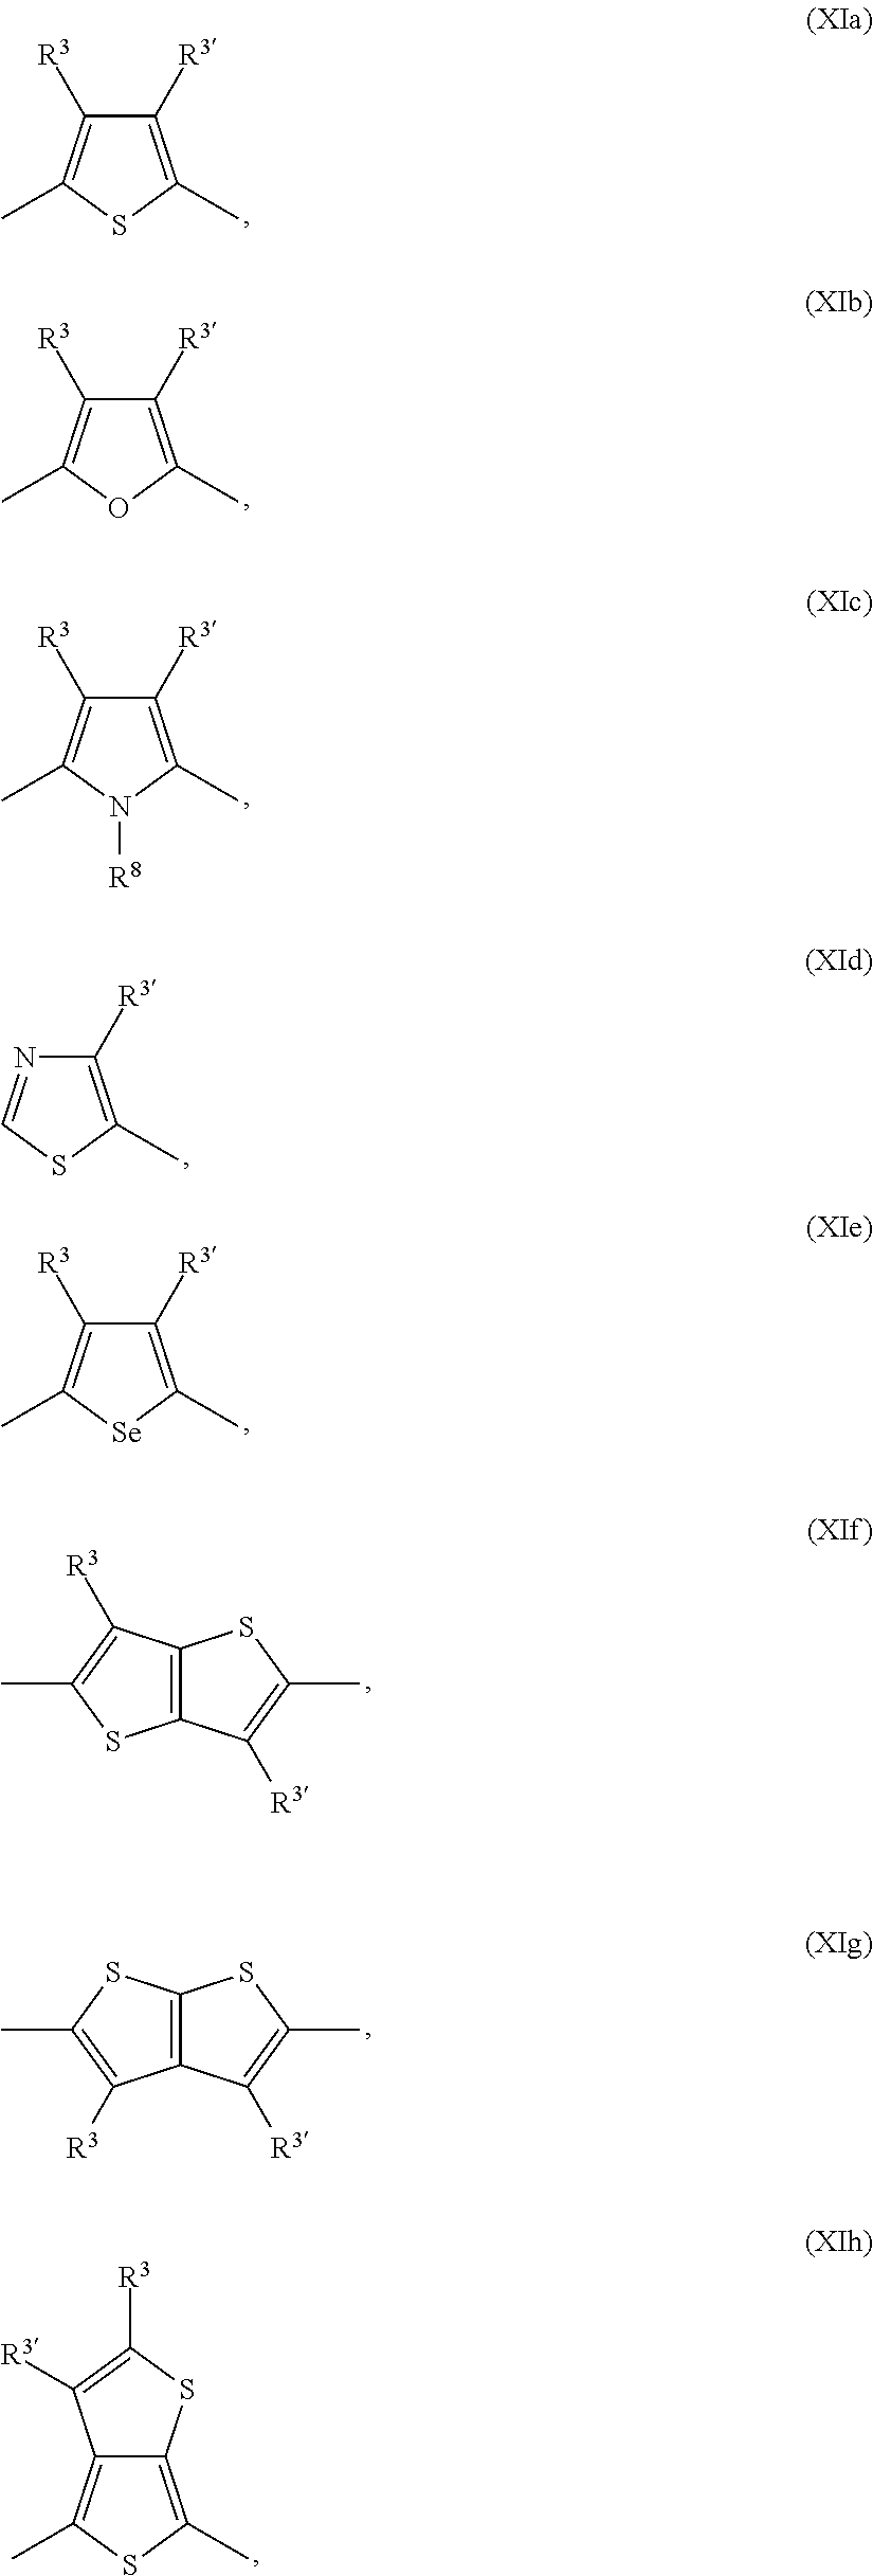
C1([R3])=C(C)SC(C)=C1[R3].C1([R3])=C(C)OC(C)=C1[R3].C1([R3])=C(C)N([R8])C(C)=C1[R3].C1([R3])=C(C)SC=N1.C1([R3])=C(C)[Se]C(C)=C1[R3].C12=C(C([R3])=C(C)S1)SC(C)=C2[R3].C12=C(SC(C)=C1[R3])SC(C)=C2[R3].C12=C(C)SC(C)=C1SC([R3])=C2[R3]
